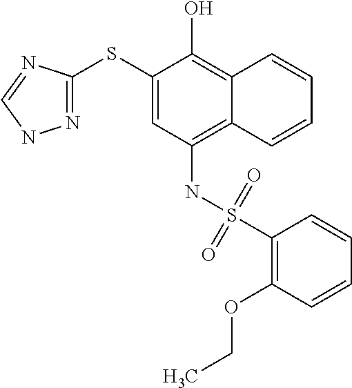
C1(SC2=NNC=N2)=CC(NS(C2=C(OCC)C=CC=C2)(=O)=O)=C2C(=C1O)C=CC=C2
